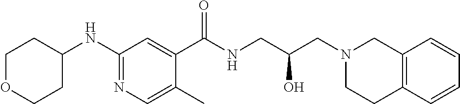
C1(C(NCC(CN2CC3=C(CC2)C=CC=C3)O)=O)=CC(NC2CCOCC2)=NC=C1C
